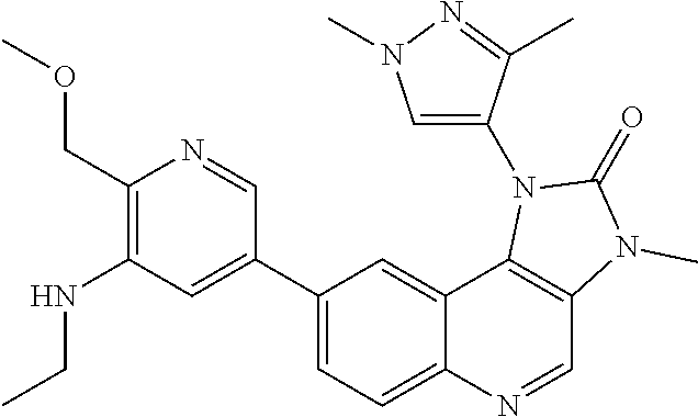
N(C1=C(COC)N=CC(C2=CC=C3C(=C2)C2=C(C=N3)N(C)C(=O)N2C2=CN(C)N=C2C)=C1)CC
